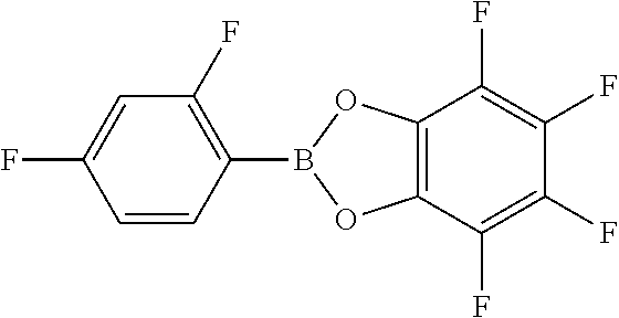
C1=CC(B2OC3=C(O2)C(F)=C(F)C(F)=C3F)=C(F)C=C1F
